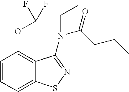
C1=CC=C2C(=C1OC(F)F)C(N(C(CCC)=O)CC)=NS2
